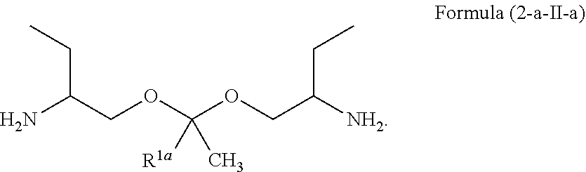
NC(COC(OCC([NH2])CC)([R1a])C)CC
